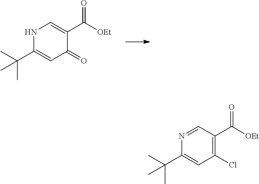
N1C(C(C)(C)C)=CC(=O)C(C([OEt])=O)=C1.N1=CC(C([OEt])=O)=C(Cl)C=C1C(C)(C)C
